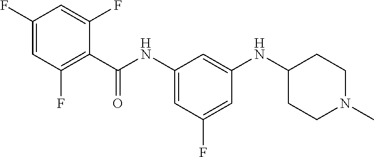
C1(C(NC2=CC(F)=CC(NC3CCN(C)CC3)=C2)=O)=C(F)C=C(F)C=C1F
